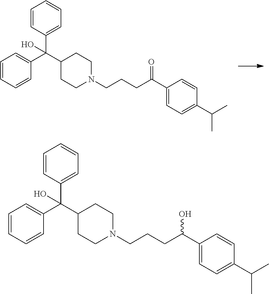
C1=CC(C(C2CCN(CCCC(C3=CC=C(C(C)C)C=C3)=O)CC2)(C2=CC=CC=C2)O)=CC=C1.C1=CC(C(C2CCN(CCCC(C3=CC=C(C(C)C)C=C3)O)CC2)(C2=CC=CC=C2)O)=CC=C1
